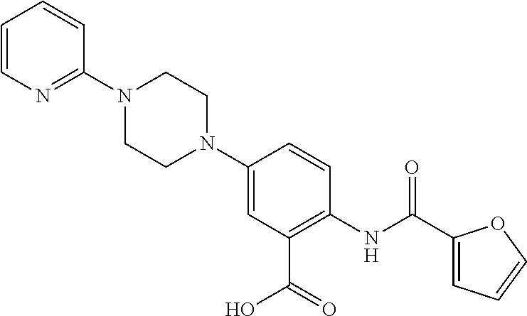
N1(C2=CC(C(=O)O)=C(NC(C3=CC=CO3)=O)C=C2)CCN(C2=NC=CC=C2)CC1
